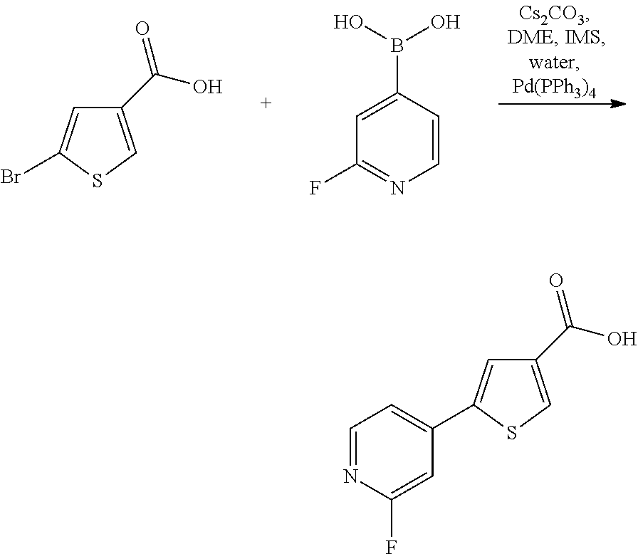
C1(C(O)=O)=CSC(Br)=C1.C1=CC(B(O)O)=CC(F)=N1.C1(C(O)=O)=CSC(C2=CC=NC(F)=C2)=C1
